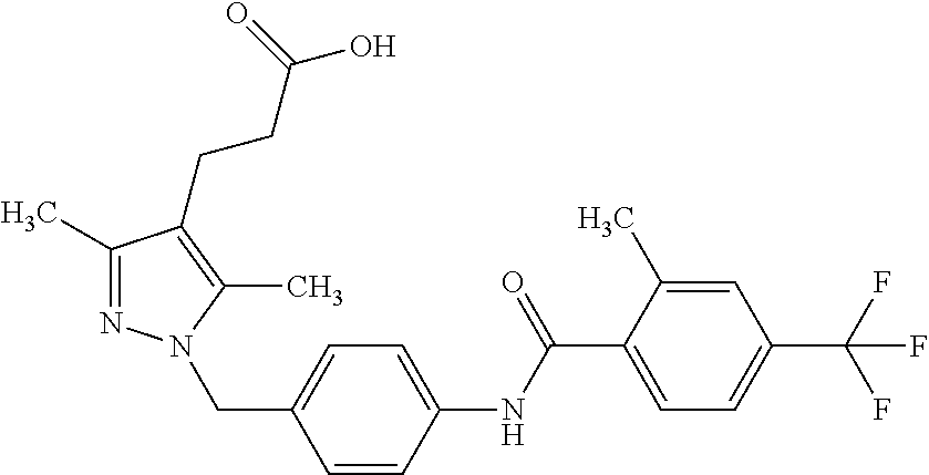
C1(C)=CC(C(F)(F)F)=CC=C1C(=O)NC1=CC=C(CN2N=C(C)C(CCC(O)=O)=C2C)C=C1
